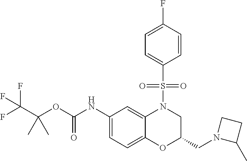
C1(NC(OC(C(F)(F)F)(C)C)=O)=CC=C2C(=C1)N(S(C1=CC=C(F)C=C1)(=O)=O)CC(CN1C(C)CC1)O2
